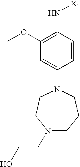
C1=C(N2CCN(CCO)CCC2)C=CC(N[X1])=C1OC
